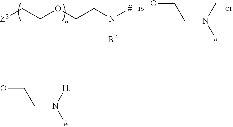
[Z2]CCOCCN([#])[R4].OCCN([#])C.OCCN([#])[H]
